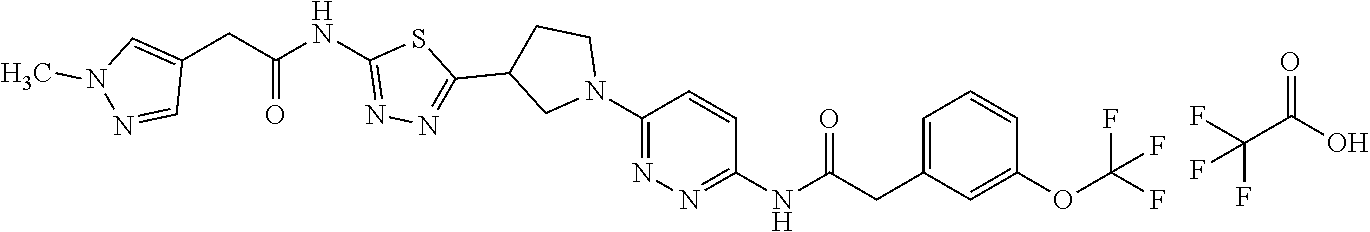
O=C(O)C(F)(F)F.C1(CC(NC2=NN=C(C3CN(C4=NN=C(NC(CC5=CC=CC(OC(F)(F)F)=C5)=O)C=C4)CC3)S2)=O)=CN(C)N=C1
